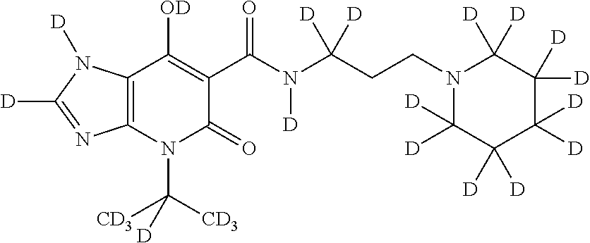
C12=C(N(C([CD3])([CD3])[D])C(=O)C(C(N(C(CCN3C([D])([D])C([D])([D])C([D])([D])C([D])([D])C3([D])[D])([D])[D])[D])=O)=C1[OD])N=C([D])N2[D]
